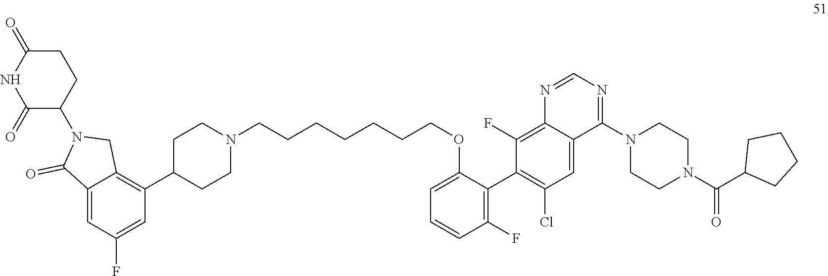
C1=C2C(=O)N(C3C(=O)NC(=O)CC3)CC2=C(C2CCN(CCCCCCCOC3=CC=CC(F)=C3C3=C(Cl)C=C4C(=C3F)N=CN=C4N3CCN(C(=O)C4CCCC4)CC3)CC2)C=C1F
